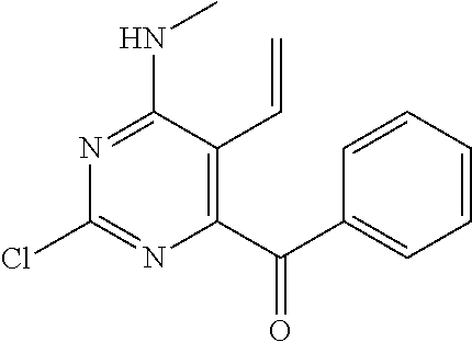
N1=C(NC)C(C=C)=C(C(C2=CC=CC=C2)=O)N=C1Cl
